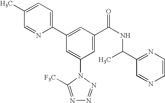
C1(C2=CC(C(NC(C3=NC=CN=C3)C)=O)=CC(N3C([F3C])=NN=N3)=C2)=CC=C(C)C=N1
